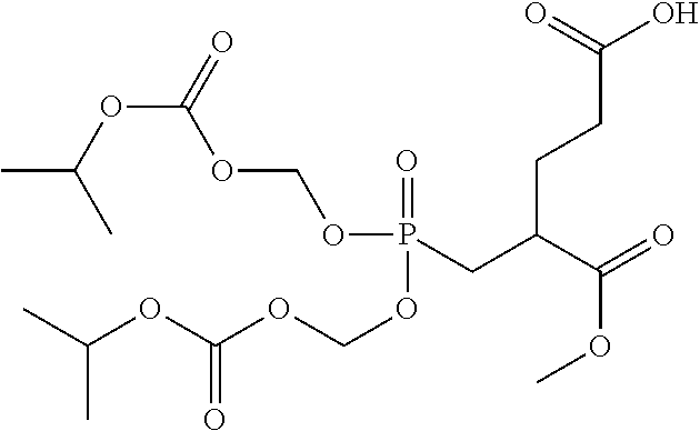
O(P(CC(C(=O)OC)CCC(O)=O)(=O)OCOC(OC(C)C)=O)COC(OC(C)C)=O
